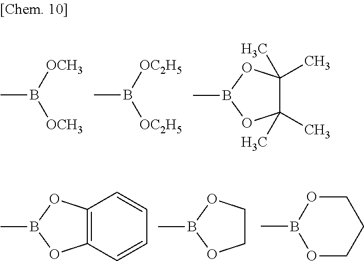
B(C)([OCH3])[OCH3].B(C)([OC2H5])[OC2H5].C1(C)(C)C(C)(C)OB(C)O1.C12=C(OB(C)O1)C=CC=C2.C1COB(C)O1.B1(C)OCCCO1
